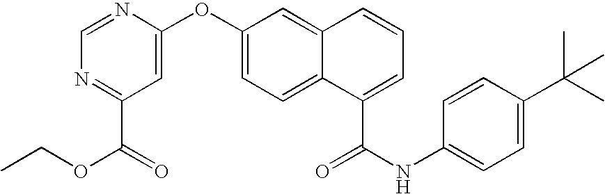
C1=C(OC2=CC=C3C(=C2)C=CC=C3C(=O)NC2=CC=C(C(C)(C)C)C=C2)N=CN=C1C(=O)OCC
